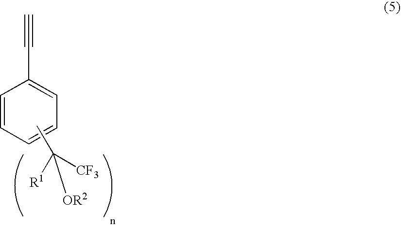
C1=CC=CC=C1C#C.CC([R1])([CF3])[OR2]
